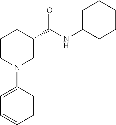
C1CN(C2=CC=CC=C2)CC(C(NC2CCCCC2)=O)C1
